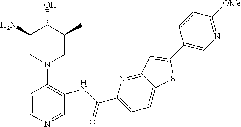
C1=CN=CC(NC(C2=CC=C3C(=N2)C=C(C2=CN=C([OMe])C=C2)S3)=O)=C1N1CC(C)C(O)C(N)C1
